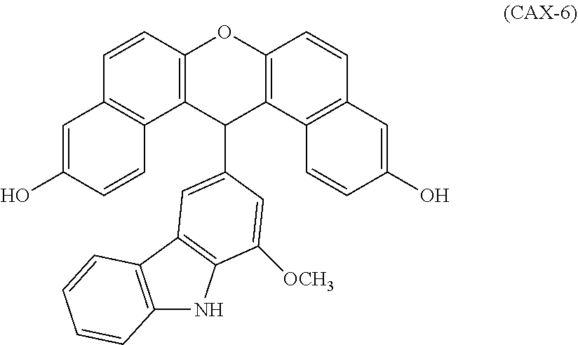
C1=C(O)C=CC2=C1C=CC1=C2C(C2=CC3=C(NC4=C3C=CC=C4)C([OCH3])=C2)C2=C(O1)C=CC1=C2C=CC(O)=C1
